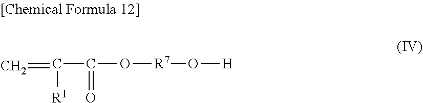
C=C(C(O[R7]O[H])=O)[R1]
